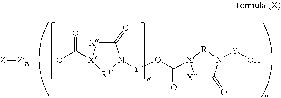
O(C(=O)[X]1[X]C(=O)N([Y]OC(=O)[X]2[X]C(=O)N([Y]O)[R11]2)[R11]1)[Zm][Z]
